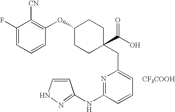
[CF3COOH].C(C1=CC=CC(NC2=NNC=C2)=N1)C1(C(O)=O)CCC(OC2=C([CN])C(F)=CC=C2)CC1
